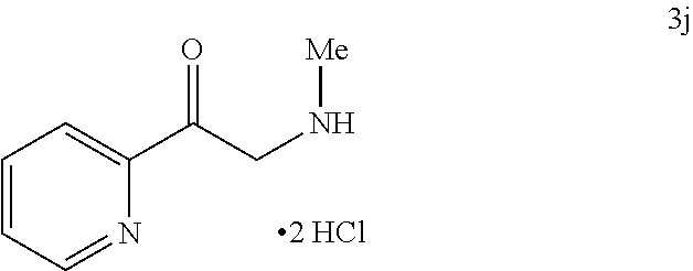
C1=CC=NC(C(CN[Me])=O)=C1.[2 HCl]
